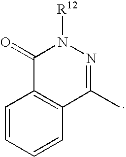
C1(=O)C2=C(C(C)=NN1[R12])C=CC=C2
